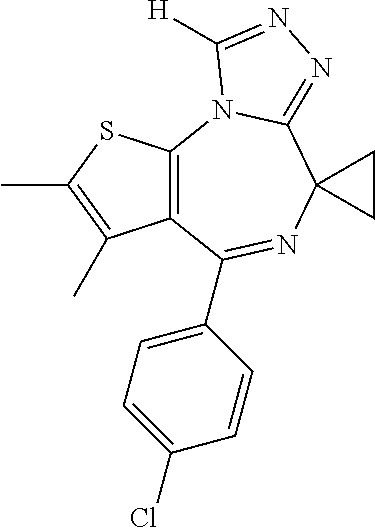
C12=C(C(C3=CC=C(Cl)C=C3)=NC3(C4=NN=C([H])N14)CC3)C(C)=C(C)S2
